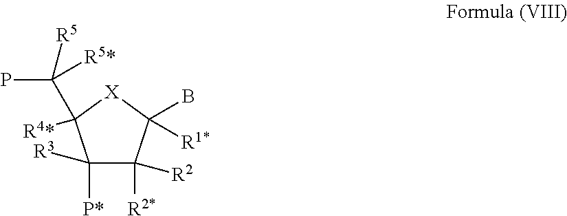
C1([P*])([R3])C([R2*])([R2])C(B)([R1*])[X]C1([R4*])C([R5])([R5*])P
